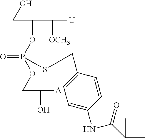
C(C(OP(=O)(OCC(O)[A])SCC1=CC=C(NC(=O)C(C)C)C=C1)C([OCH3])[U])O
